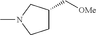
C1(C[OMe])CCN(C)C1
